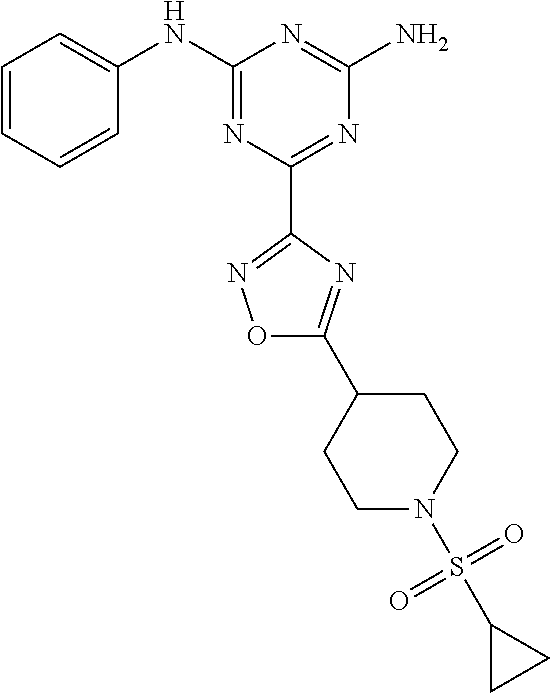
C1=CC=CC(NC2=NC(C3=NOC(C4CCN(S(C5CC5)(=O)=O)CC4)=N3)=NC(N)=N2)=C1
